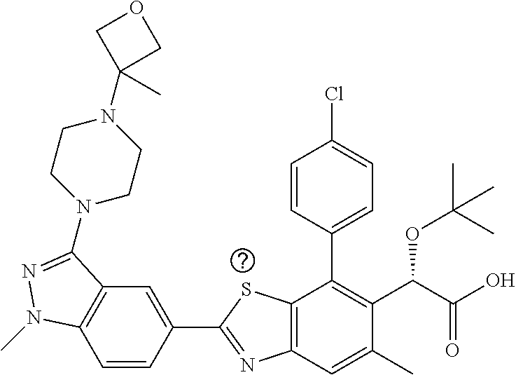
C1=CC(C2=NC3=C(S2)C(C2=CC=C(Cl)C=C2)=C(C(C(O)=O)OC(C)(C)C)C(C)=C3)=CC2=C1N(C)N=C2N1CCN(C2(C)COC2)CC1
